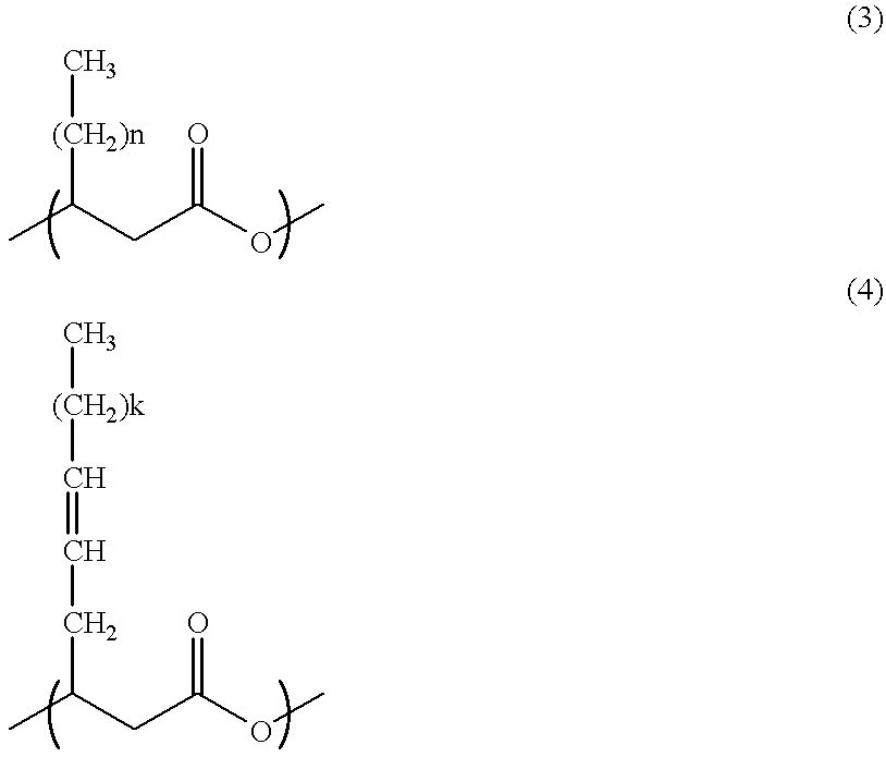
C(CC(OC)=O)(C)[(CH2)n]C.C(CC(OC)=O)(C)CC=C[(CH2)k]C
